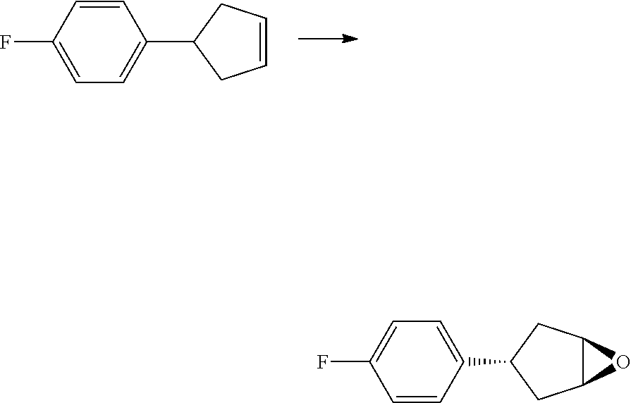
C1=CC(F)=CC=C1C1CC=CC1.C1=C(C2CC3C(C2)O3)C=CC(F)=C1
